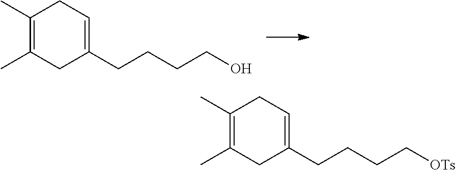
C1(C)=C(C)CC(CCCCO)=CC1.C1(C)=C(C)CC(CCCC[OTs])=CC1
